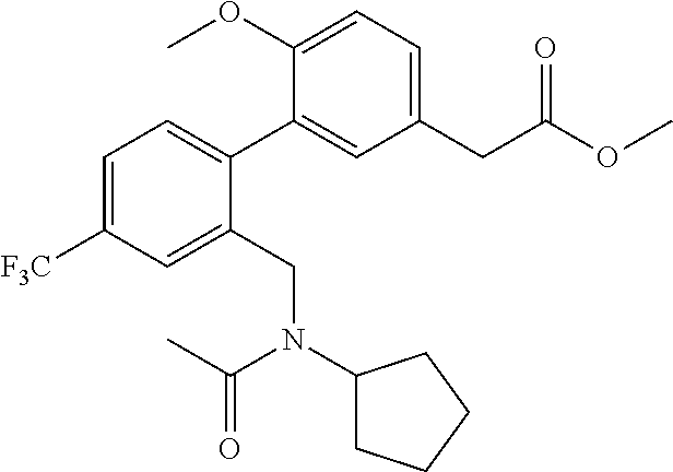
C1=C([F3C])C=C(CN(C2CCCC2)C(C)=O)C(C2=CC(CC(OC)=O)=CC=C2OC)=C1
